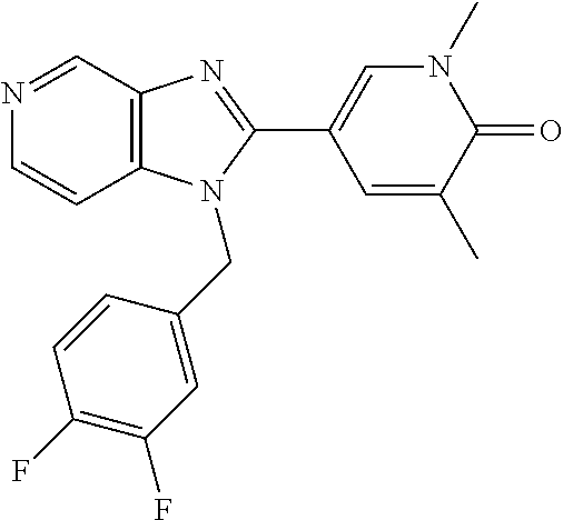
N1=CC2=C(C=C1)N(CC1=CC(F)=C(F)C=C1)C(C1=CN(C)C(=O)C(C)=C1)=N2
